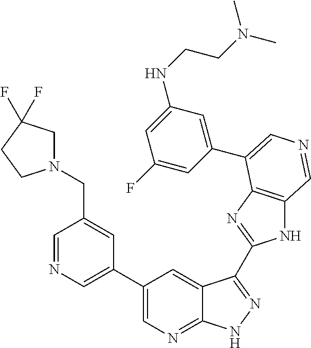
C1(C2=CN=CC(CN3CC(F)(F)CC3)=C2)=CN=C2C(=C1)C(C1=NC3=C(N1)C=NC=C3C1=CC(NCCN(C)C)=CC(F)=C1)=NN2
